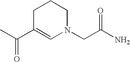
CC(C1=CN(CC(N)=O)CCC1)=O
